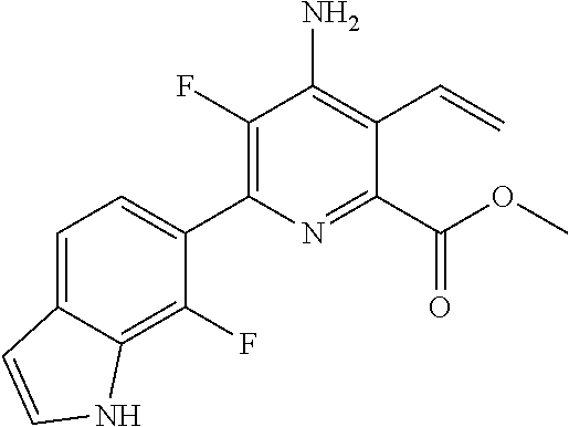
C1=C2C(=C(F)C(C3=C(F)C(N)=C(C=C)C(C(OC)=O)=N3)=C1)NC=C2
